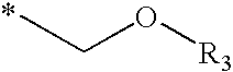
CCO[R3]
